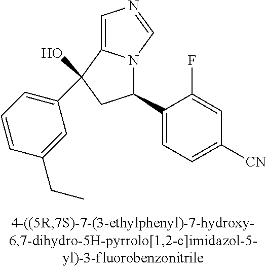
C1=C2N(C=N1)C(C1=CC=C([CN])C=C1F)CC2(C1=CC=CC(CC)=C1)O
